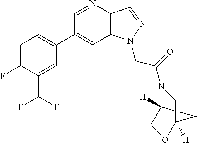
C12([H])CC([H])(OC1)CN2C(CN1C2=C(C=N1)N=CC(C1=CC=C(F)C(C(F)F)=C1)=C2)=O
